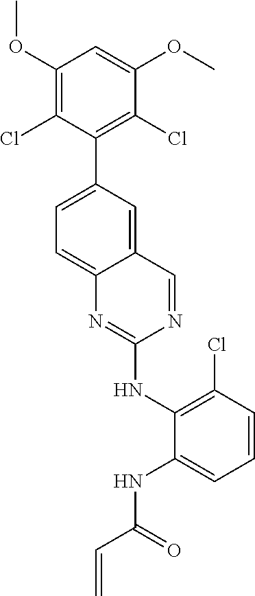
C1(OC)=C(Cl)C(C2=CC=C3C(=C2)C=NC(NC2=C(Cl)C=CC=C2NC(C=C)=O)=N3)=C(Cl)C(OC)=C1
